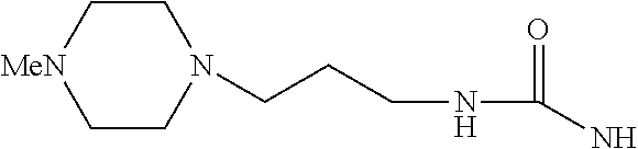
C1C[MeN]CCN1CCCNC(=O)N
